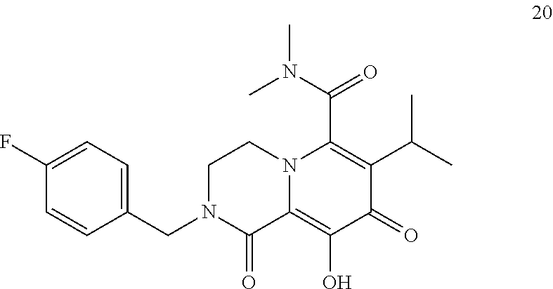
C1(CN2C(=O)C3=C(O)C(=O)C(C(C)C)=C(C(=O)N(C)C)N3CC2)=CC=C(F)C=C1
